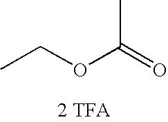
O(C(=O)C)CC.[2 TFA]
